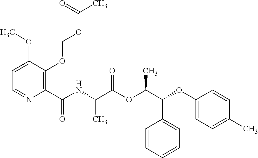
C1=C(OC)C(OCOC(C)=O)=C(C(NC(C(OC(C(OC2=CC=C(C)C=C2)C2=CC=CC=C2)C)=O)C)=O)N=C1
